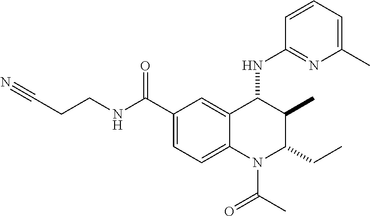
C(C1=CC=C2C(=C1)C(NC1=NC(C)=CC=C1)C(C)C(CC)N2C(=O)C)(=O)NCCC#N
